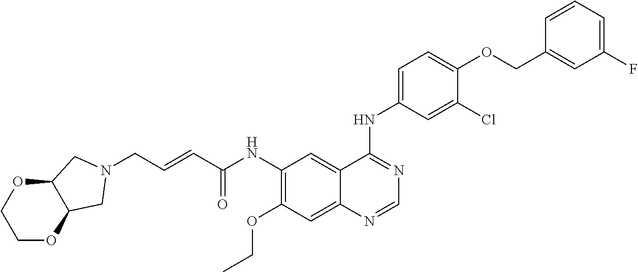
C(C=CC(NC1=C(OCC)C=C2C(=C1)C(NC1=CC=C(OCC3=CC(F)=CC=C3)C(Cl)=C1)=NC=N2)=O)N1CC2OCCOC2C1
